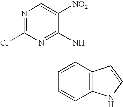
ClC1=NC=C([NO2])C(NC2=CC=CC3=C2C=CN3)=N1
